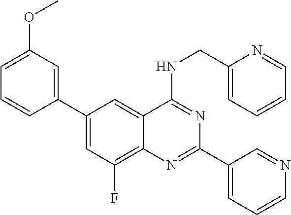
C1=C(C2=CC(OC)=CC=C2)C=C2C(=C1F)N=C(C1=CC=CN=C1)N=C2NCC1=CC=CC=N1
